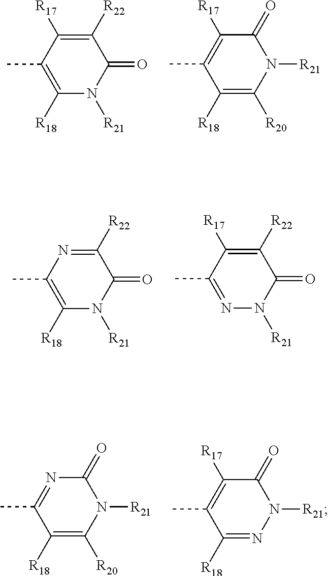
C1(C)=C([R18])N([R21])C(=O)C([R22])=C1[R17].C1(C)=C([R17])C(=O)N([R21])C([R20])=C1[R18].C1(C)=C([R18])N([R21])C(=O)C([R22])=N1.N1=C(C)C([R17])=C([R22])C(=O)N1[R21].C1([R18])=C([R20])N([R21])C(=O)N=C1C.C1([R18])=NN([R21])C(=O)C([R17])=C1C
